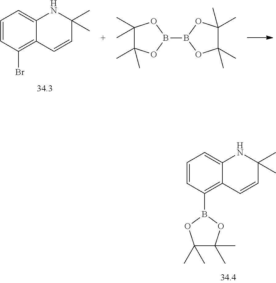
C1=CC(B2OC(C)(C)C(C)(C)O2)=C2C(=C1)NC(C)(C)C=C2.C1=CC(Br)=C2C(=C1)NC(C)(C)C=C2.B1(B2OC(C)(C)C(C)(C)O2)OC(C)(C)C(C)(C)O1
